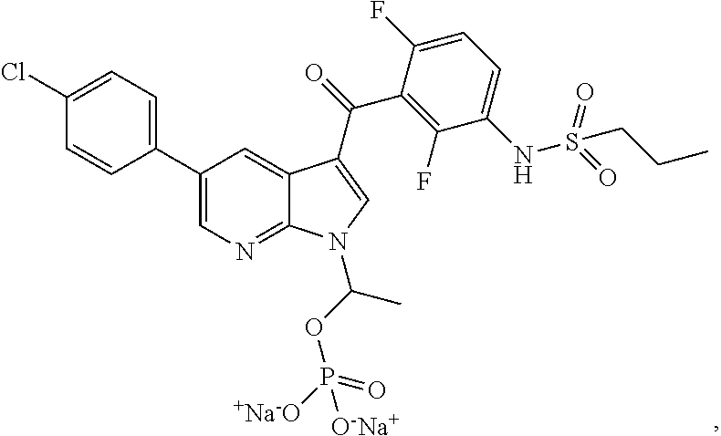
C1(Cl)=CC=C(C2=CN=C3C(=C2)C(C(=O)C2=C(F)C(NS(CCC)(=O)=O)=CC=C2F)=CN3C(OP([+Na-O])(=O)[O-Na+])C)C=C1
